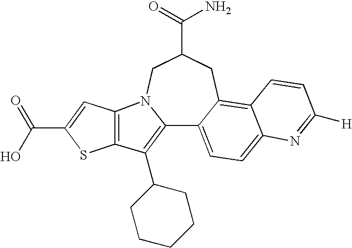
C12=C(C3CCCCC3)C3=C(N1CC(C(=O)N)CC1=C4C(=CC=C21)N=C([H])C=C4)C=C(C(=O)O)S3
